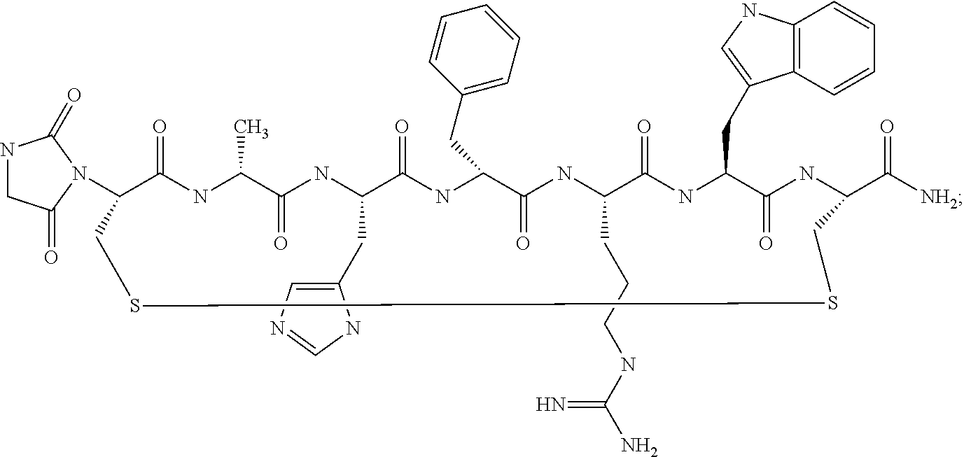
C1(N2C(=O)CNC2=O)C(=O)NC(C)C(=O)NC(CC2=CN=CN2)C(=O)NC(CC2=CC=CC=C2)C(=O)NC(CCCNC(N)=N)C(=O)NC(CC2=CNC3=C2C=CC=C3)C(=O)NC(C([NH2])=O)CSSC1
